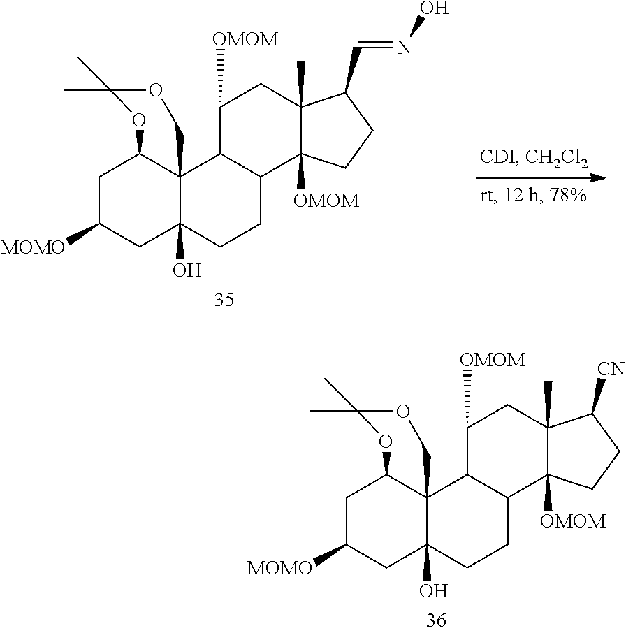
C1C([MOMO])CC2(O)C3(C1OC(C)(C)OC3)C1C(CC2)C2([OMOM])C(C)(CC1[OMOM])C(C=NO)CC2.C1C([MOMO])CC2(O)C3(C1OC(C)(C)OC3)C1C(CC2)C2([OMOM])C(C)(CC1[OMOM])C([CN])CC2
